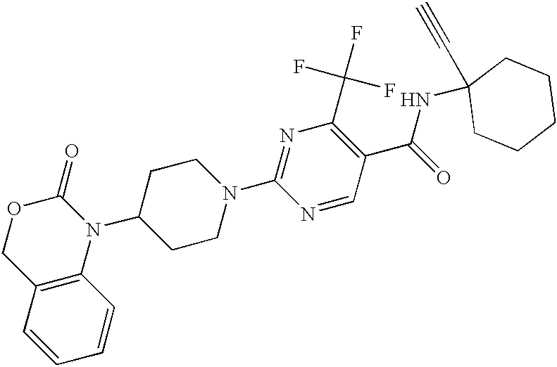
C12=C(C=CC=C1)COC(=O)N2C1CCN(C2=NC(C(F)(F)F)=C(C(=O)NC3(C#C)CCCCC3)C=N2)CC1
